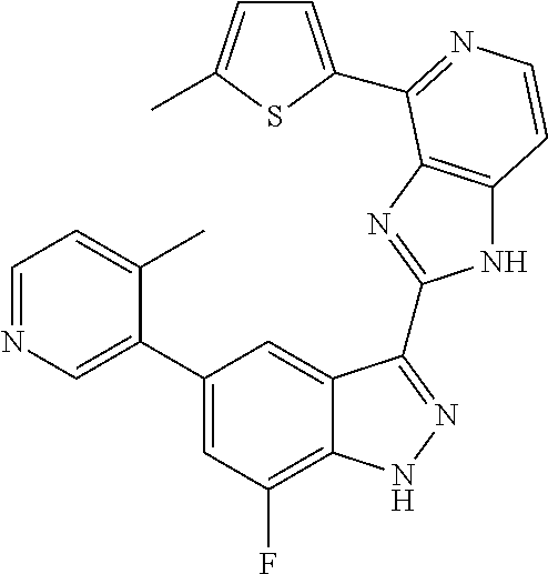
C1=C(C2=CC(F)=C3C(=C2)C(C2=NC4=C(N2)C=CN=C4C2=CC=C(C)S2)=NN3)C(C)=CC=N1
